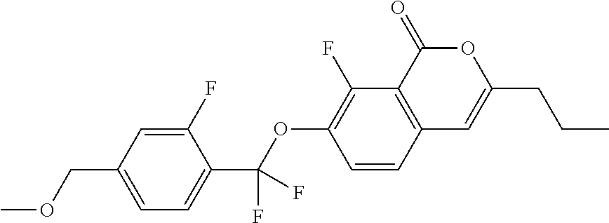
C1=CC2=C(C(F)=C1OC(C1=CC=C(COC)C=C1F)(F)F)C(=O)OC(CCC)=C2
